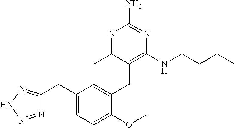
C(C1=NNN=N1)C1=CC=C(OC)C(CC2=C(NCCCC)N=C(N)N=C2C)=C1
